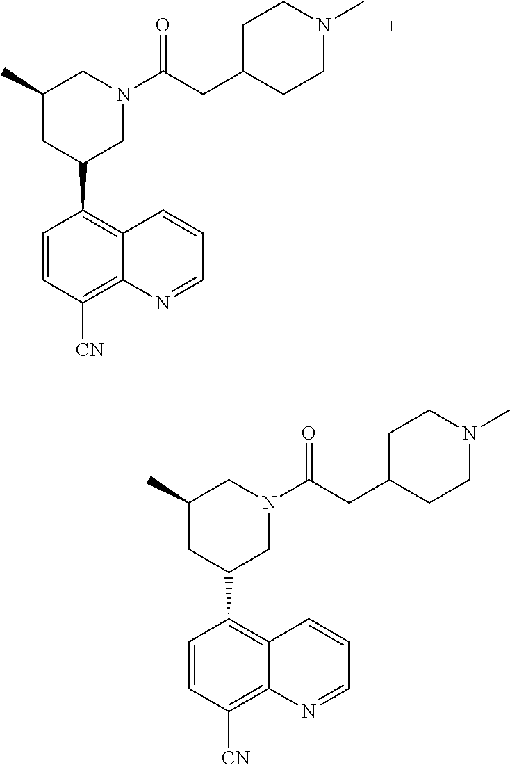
C1(C2=C3C(=C([CN])C=C2)N=CC=C3)CN(C(=O)CC2CCN(C)CC2)CC(C)C1.C1(C2=C3C(=C([CN])C=C2)N=CC=C3)CN(C(=O)CC2CCN(C)CC2)CC(C)C1
